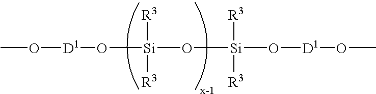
CO[D1]O[Si]([R3])([R3])O[Si]([R3])([R3])O[D1]OC
